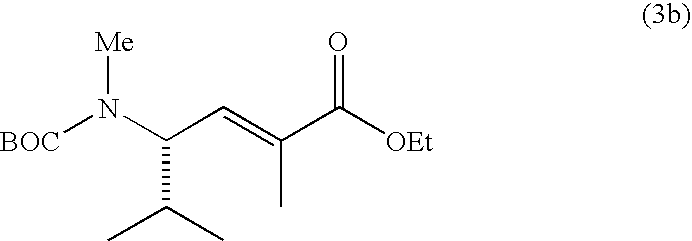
[BOC]N(C(C=C(C)C([OEt])=O)C(C)C)[Me]
